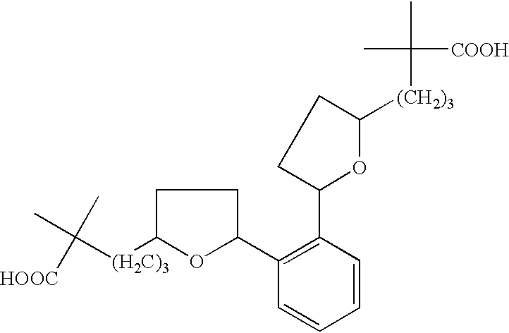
CC([(H2C)3]C1OC(C2=C(C3OC([(CH2)3]C(C)([COOH])C)CC3)C=CC=C2)CC1)(C)[HOOC]
